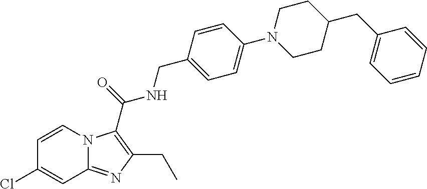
N12C(=NC(CC)=C1C(=O)NCC1=CC=C(N3CCC(CC4=CC=CC=C4)CC3)C=C1)C=C(Cl)C=C2
